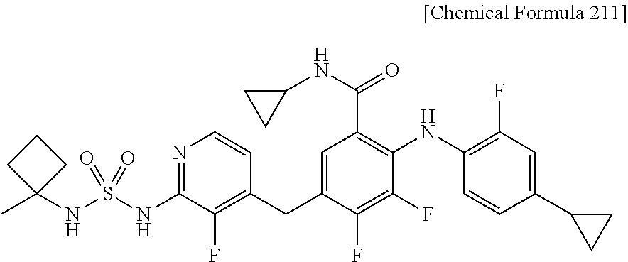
C1=C(CC2=C(F)C(NS(=O)(NC3(C)CCC3)=O)=NC=C2)C(F)=C(F)C(NC2=C(F)C=C(C3CC3)C=C2)=C1C(=O)NC1CC1
